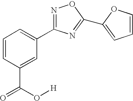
C1=CC(C(=O)O[H])=CC(C2=NOC(C3=CC=CO3)=N2)=C1
